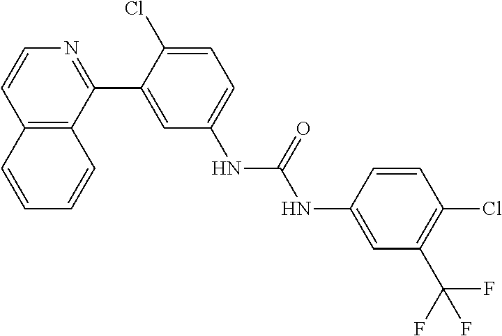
C12=C(C(C3=CC(NC(NC4=CC(C(F)(F)F)=C(Cl)C=C4)=O)=CC=C3Cl)=NC=C1)C=CC=C2
